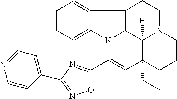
C1=CC=C2C(=C1)C1=C3N2C(C2=NC(C4=CC=NC=C4)=NO2)=CC2(CC)C3([H])N(CC1)CCC2
